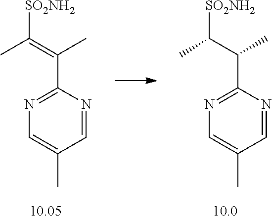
C1(C(=C(C)[SO2NH2])C)=NC=C(C)C=N1.C1(C(C(C)[SO2NH2])C)=NC=C(C)C=N1
